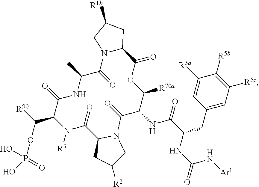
[R1b]C1CN2C(C1)C(=O)OC([R70a])C(NC(=O)C(NC(=O)N[Ar1])CC1=CC([R5c])=C([R5b])C([R5a])=C1)C(=O)N1C(C(=O)N([R3])C(C(OP(O)(=O)O)[R90])C(=O)NC(C)C2=O)CC([R2])C1
